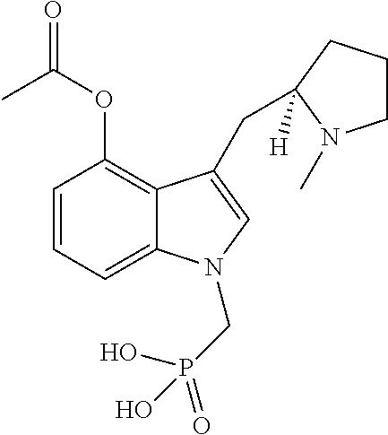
C1=CC=C2C(=C1OC(=O)C)C(CC1([H])CCCN1C)=CN2CP(=O)(O)O
